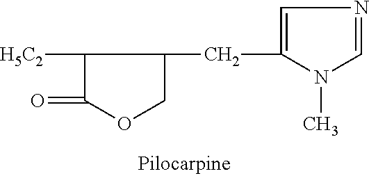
C1(CC2COC(=O)C2[H5C2])=CN=CN1C
